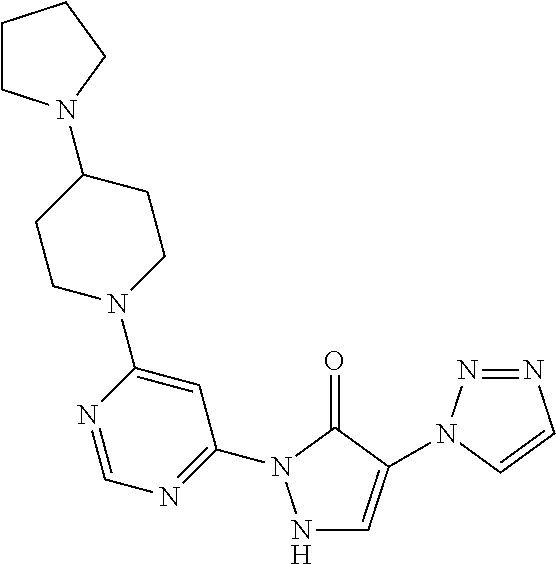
N1C=C(N2N=NC=C2)C(=O)N1C1=NC=NC(N2CCC(N3CCCC3)CC2)=C1
